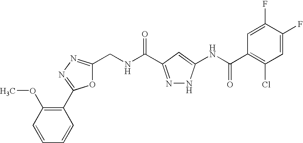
C1(CNC(=O)C2=NNC(NC(C3=C(Cl)C=C(F)C(F)=C3)=O)=C2)=NN=C(C2=C(OC)C=CC=C2)O1
